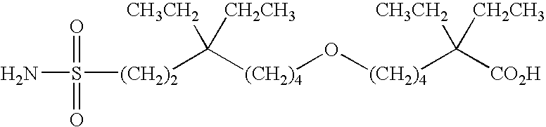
[(CH2)4](O[(CH2)4]C([CH3CH2])([CH2CH3])[CO2H])C([CH3CH2])([CH2CH3])[(CH2)2]S(N)(=O)=O
